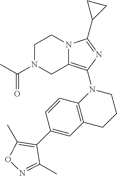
C1N(C(C)=O)CC2=C(N3C4=C(CCC3)C=C(C3=C(C)ON=C3C)C=C4)N=C(C3CC3)N2C1
